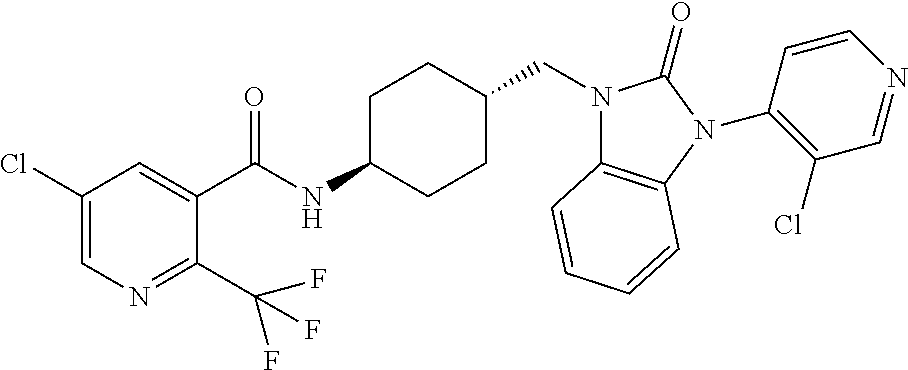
C1(Cl)=CN=C(C(F)(F)F)C(C(NC2CCC(CN3C4=C(N(C5=C(Cl)C=NC=C5)C3=O)C=CC=C4)CC2)=O)=C1
